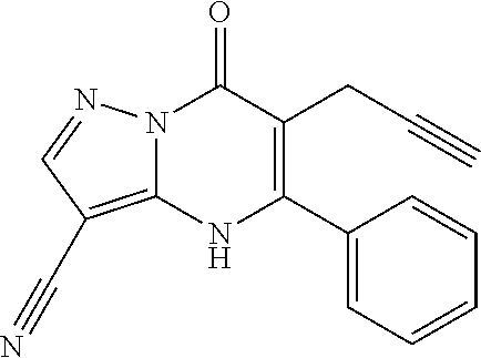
C12=C(C#N)C=NN1C(=O)C(CC#C)=C(C1=CC=CC=C1)N2
